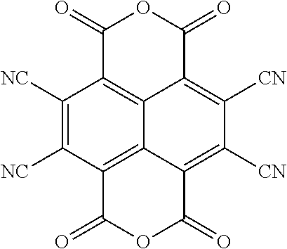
C1([NC])=C([NC])C2=C3C4=C1C(=O)OC(=O)C4=C([CN])C([CN])=C3C(=O)OC2=O
